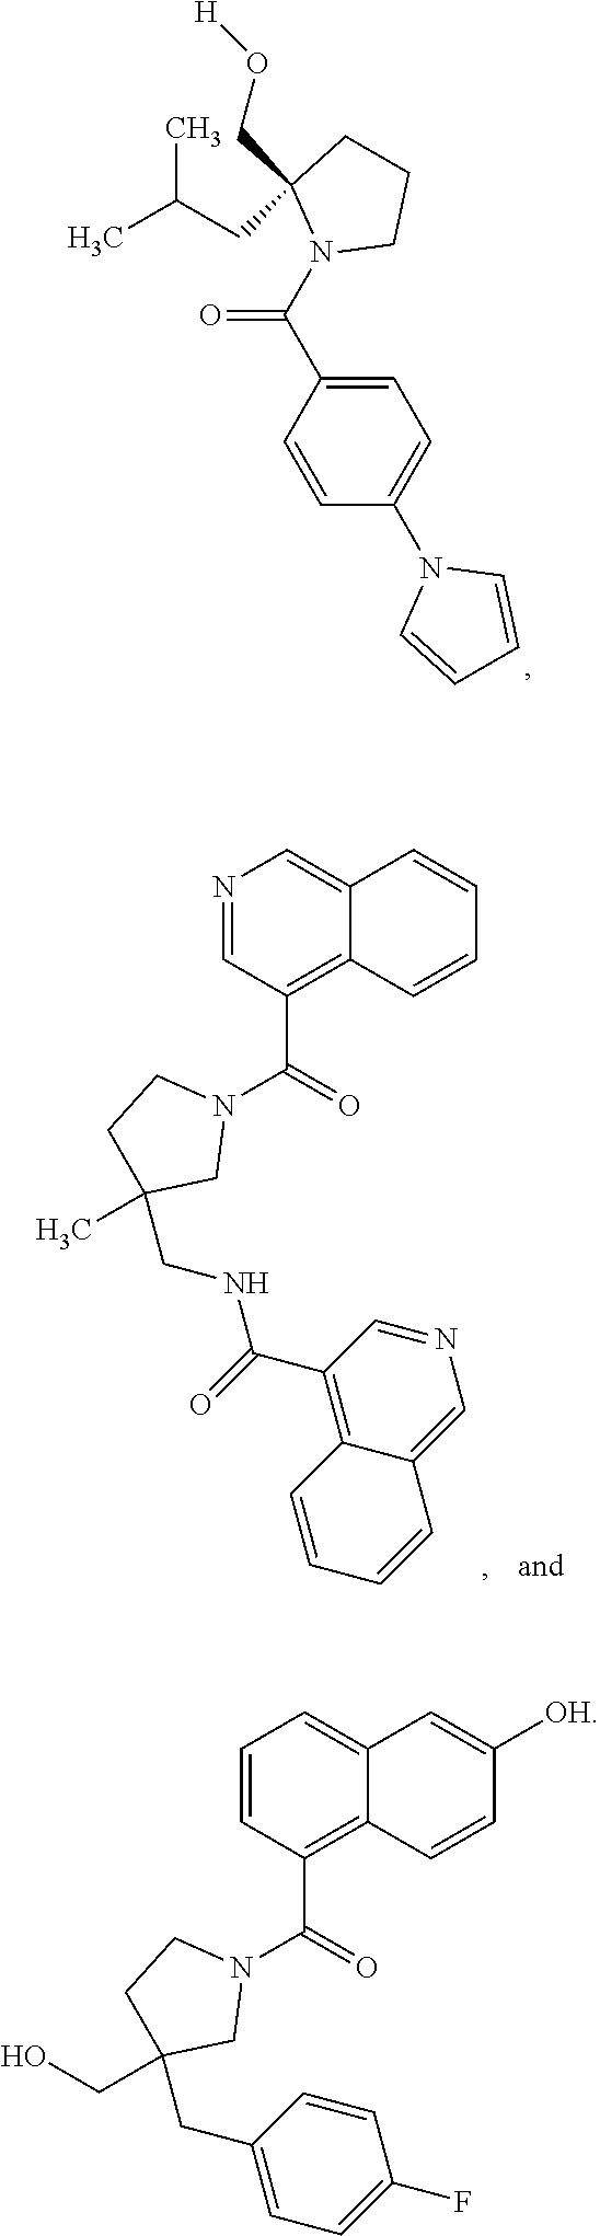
C1=CC(N2C=CC=C2)=CC=C1C(N1CCCC1(CO[H])CC(C)C)=O.N1=CC(C(=O)N2CCC(C)(CNC(C3=C4C(=CN=C3)C=CC=C4)=O)C2)=C2C(=C1)C=CC=C2.C1=CC(C(=O)N2CCC(CO)(CC3=CC=C(F)C=C3)C2)=C2C(=C1)C=C([OH])C=C2
